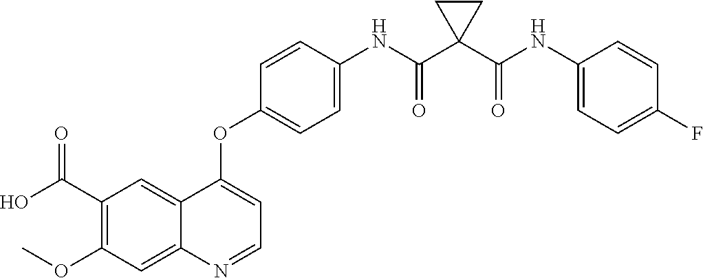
C12=CC(C(O)=O)=C(OC)C=C1N=CC=C2OC1=CC=C(NC(C2(C(NC3=CC=C(F)C=C3)=O)CC2)=O)C=C1
